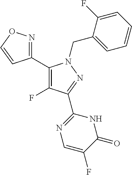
C1(C2=C(F)C(C3=NC=C(F)C(=O)N3)=NN2CC2=CC=CC=C2F)=NOC=C1
